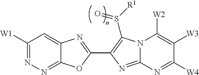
C12=NN=C([W1])C=C1N=C(C1=C(S([R1])=O)N3C(=N1)N=C([W4])C([W3])=C3[W2])O2
